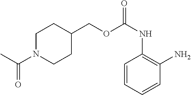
C1=CC=CC(N)=C1NC(=O)OCC1CCN(C(C)=O)CC1
